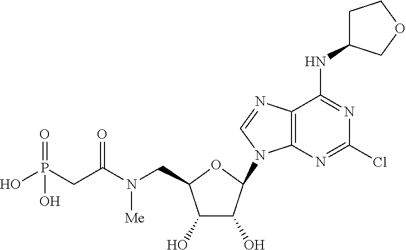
C12=C(N=C(Cl)N=C1NC1CCOC1)N(C1C(O)C(O)C(CN(C(CP(O)(=O)O)=O)[Me])O1)C=N2
